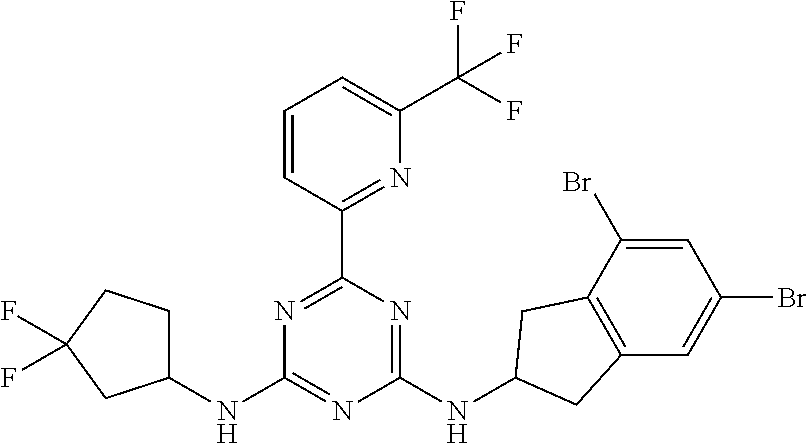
C1(NC2=NC(NC3CC4=C(C=C(Br)C=C4Br)C3)=NC(C3=NC(C(F)(F)F)=CC=C3)=N2)CCC(F)(F)C1
